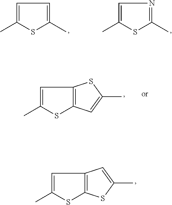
C1=C(C)SC(C)=N1.C1=C(C)SC(C)=C1.C1=C(C)SC2=C1SC(C)=C2.C1=C(C)SC2=C1C=C(C)S2
